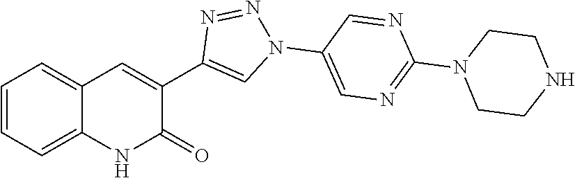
C1=CC=C2C(=C1)NC(=O)C(C1=CN(C3=CN=C(N4CCNCC4)N=C3)N=N1)=C2
